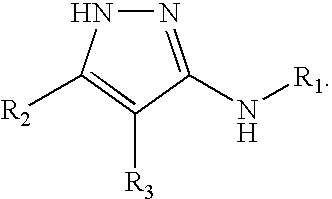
N1=C(N[R1])C([R3])=C([R2])N1
